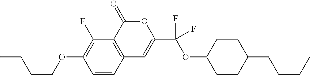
C1=CC2=C(C(F)=C1OCCCC)C(=O)OC(C(OC1CCC(CCCC)CC1)(F)F)=C2
